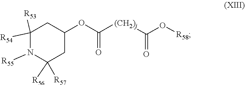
O(C(=O)[(CH2)j]C(O[R58])=O)C1CC([R56])([R57])N([R55])C([R54])([R53])C1
